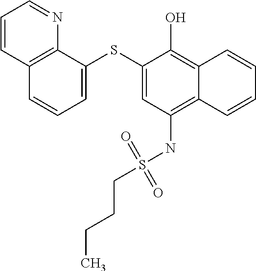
C1=C(SC2=CC=CC3=C2N=CC=C3)C(O)=C2C(=C1NS(CCCC)(=O)=O)C=CC=C2
